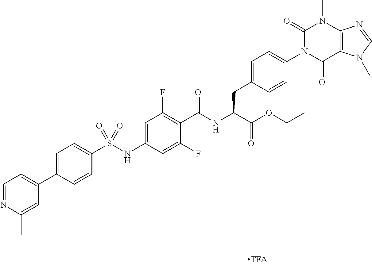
C12=C(C(=O)N(C3=CC=C(CC(C(=O)OC(C)C)NC(=O)C4=C(F)C=C(NS(C5=CC=C(C6=CC=NC(C)=C6)C=C5)(=O)=O)C=C4F)C=C3)C(=O)N1C)N(C)C=N2
